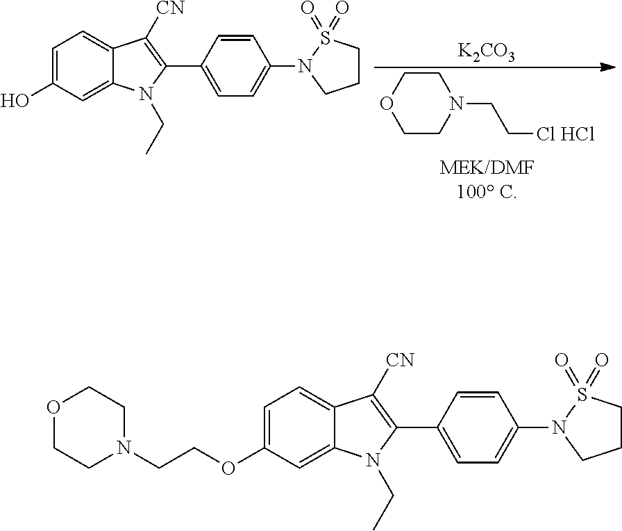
C1COCCN1CCCl.Cl.[K2CO3].C1=C(O)C=C2C(=C1)C([CN])=C(C1=CC=C(N3CCCS3(=O)=O)C=C1)N2CC.C1=C(OCCN2CCOCC2)C=C2C(=C1)C([CN])=C(C1=CC=C(N3CCCS3(=O)=O)C=C1)N2CC
